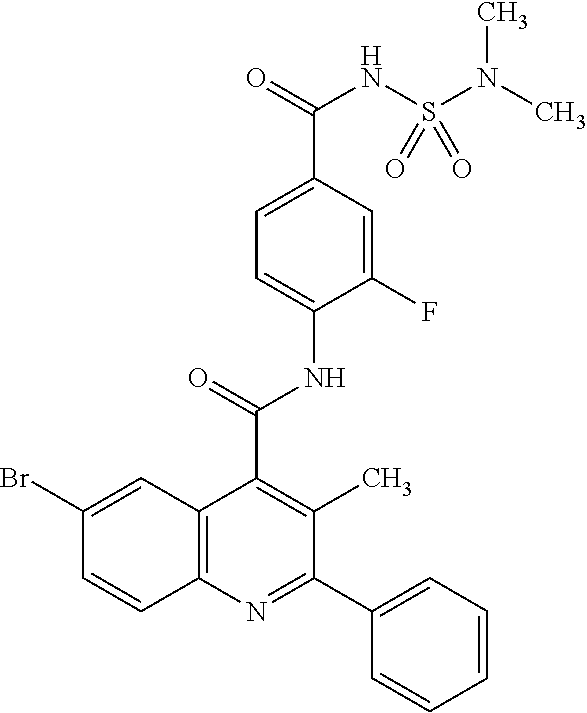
C1=C(C(=O)NS(N(C)C)(=O)=O)C=C(F)C(NC(C2=C(C)C(C3=CC=CC=C3)=NC3=C2C=C(Br)C=C3)=O)=C1
